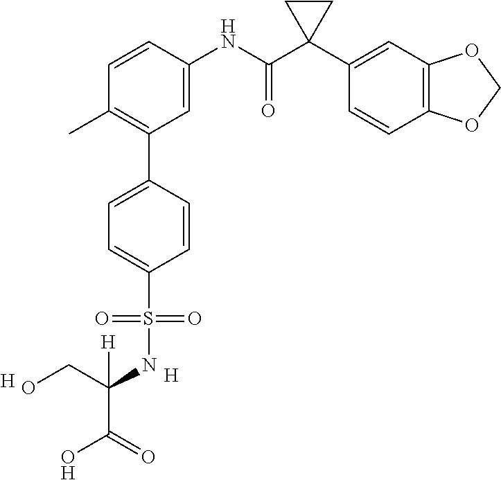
C1=C(NC(C2(C3=CC4=C(C=C3)OCO4)CC2)=O)C=CC(C)=C1C1=CC=C(S(=O)(=O)NC([H])(CO)C(=O)O)C=C1.[H].[H]
